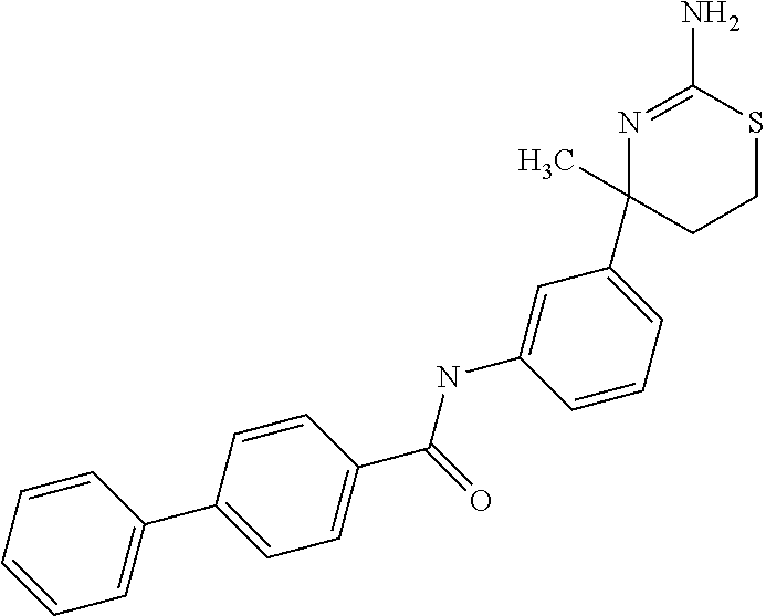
C1=CC(C2=CC=CC=C2)=CC=C1C(=O)NC1=CC(C2(C)CCSC(N)=N2)=CC=C1
